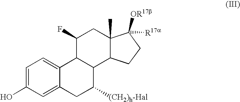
C1=C(O)C=C2C(=C1)C1C(C([(CH2)h-Hal])C2)C2C(C)(CC1F)C([OR17b])([R17a])CC2
